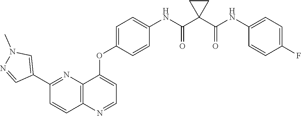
C12=C(N=CC=C1OC1=CC=C(NC(C3(C(NC4=CC=C(F)C=C4)=O)CC3)=O)C=C1)C=CC(C1=CN(C)N=C1)=N2
